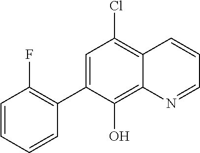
C1=C(C2=C(F)C=CC=C2)C(O)=C2C(=C1Cl)C=CC=N2
